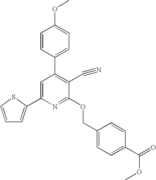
C1=CC(C2=C(C#N)C(OCC3=CC=C(C(=O)OC)C=C3)=NC(C3=CC=CS3)=C2)=CC=C1OC
